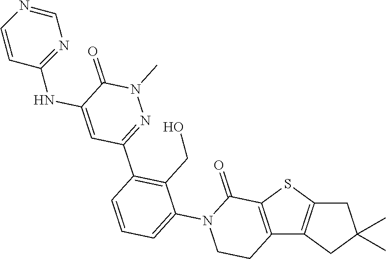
C12=C(SC3=C1CC(C)(C)C3)C(=O)N(C1=CC=CC(C3=NN(C)C(=O)C(NC4=NC=NC=C4)=C3)=C1CO)CC2
